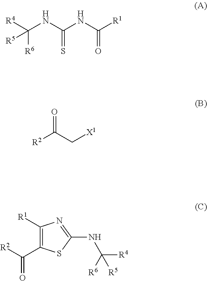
[R4]C(NC(NC([R1])=O)=S)([R6])[R5].O=C(C[X1])[R2].C1([R1])=C(C([R2])=O)SC(NC([R6])([R4])[R5])=N1
